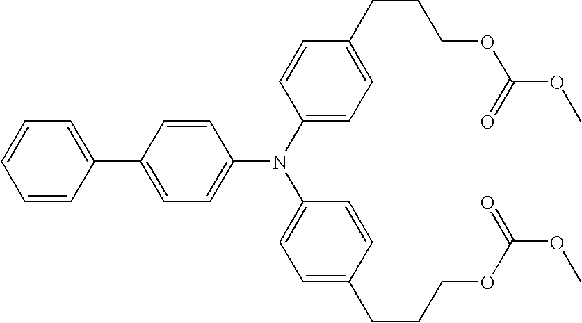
C1=CC(C2=CC=CC=C2)=CC=C1N(C1=CC=C(CCCOC(OC)=O)C=C1)C1=CC=C(CCCOC(OC)=O)C=C1
